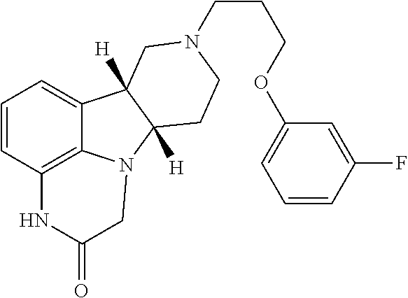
C1=CC2=C3C(=C1)C1([H])C([H])(N3CC(=O)N2)CCN(CCCOC2=CC=CC(F)=C2)C1
